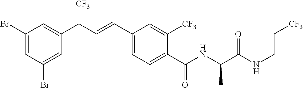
C1=C(Br)C=C(C(C=CC2=CC=C(C(NC(C(NCC[CF3])=O)C)=O)C([CF3])=C2)[CF3])C=C1Br
